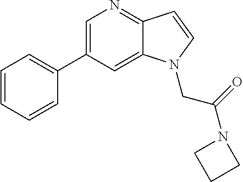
C1=C(C2=CC=CC=C2)C=C2C(=N1)C=CN2CC(N1CCC1)=O
